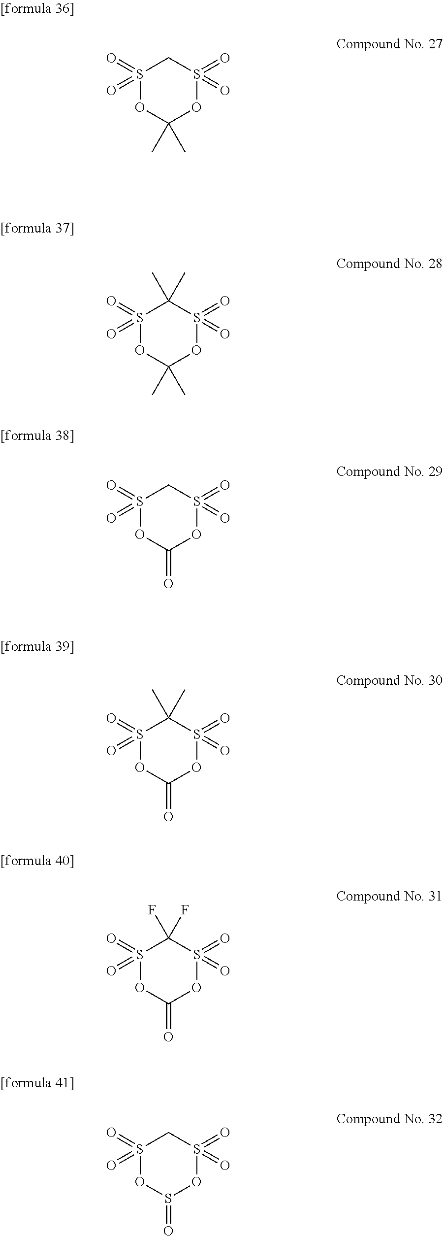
S1(=O)(=O)OC(C)(C)OS(=O)(=O)C1.S1(=O)(=O)OC(=O)OS(=O)(=O)C1(F)F.S1(=O)(=O)OS(=O)OS(=O)(=O)C1.S1(=O)(=O)OC(=O)OS(=O)(=O)C1.S1(=O)(=O)OC(=O)OS(=O)(=O)C1(C)C.S1(=O)(=O)OC(C)(C)OS(=O)(=O)C1(C)C
